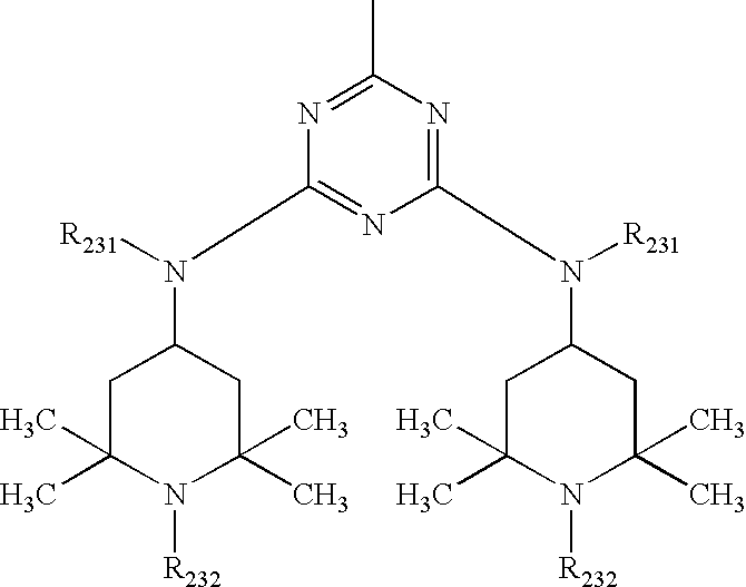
C1(N(C2CC(C)(C)N([R232])C(C)(C)C2)[R231])=NC(C)=NC(N(C2CC(C)(C)N([R232])C(C)(C)C2)[R231])=N1
